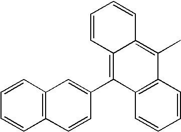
C12=C(C=CC=C1)C=C(C1=C3C(=C(C)C4=C1C=CC=C4)C=CC=C3)C=C2
